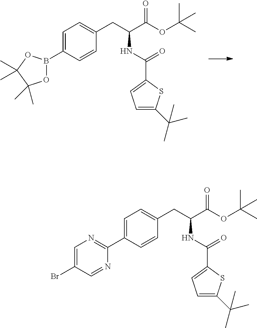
C1=C(B2OC(C)(C)C(C)(C)O2)C=CC(CC(C(OC(C)(C)C)=O)NC(C2=CC=C(C(C)(C)C)S2)=O)=C1.C1=C(C2=NC=C(Br)C=N2)C=CC(CC(C(OC(C)(C)C)=O)NC(C2=CC=C(C(C)(C)C)S2)=O)=C1
